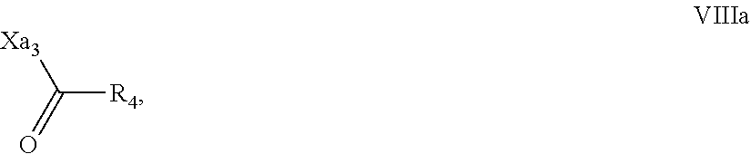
C([R4])(=O)[Xa3]
